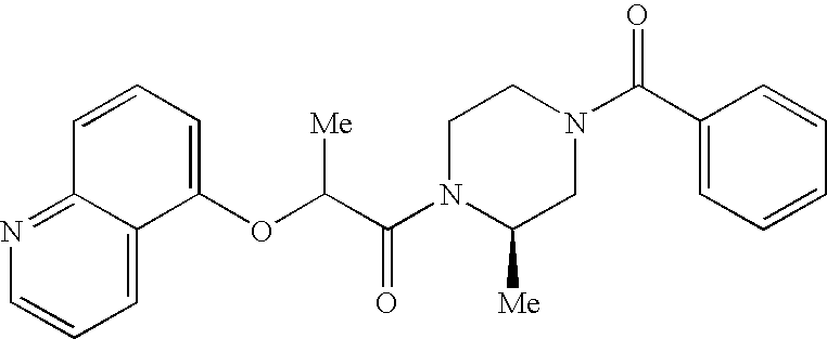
C12=NC=CC=C1C(OC(C(N1C([Me])CN(C(C3=CC=CC=C3)=O)CC1)=O)[Me])=CC=C2
